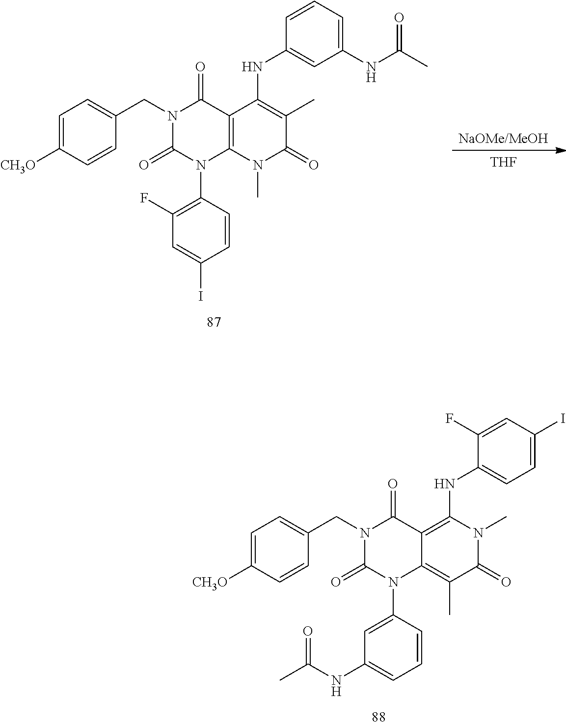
C1=C([CH3O])C=CC(CN2C(=O)N(C3=CC(NC(C)=O)=CC=C3)C3=C(C)C(=O)N(C)C(NC4=CC=C(I)C=C4F)=C3C2=O)=C1.[NaOMe/MeOH].[THF].C1=C([CH3O])C=CC(CN2C(=O)N(C3=C(F)C=C(I)C=C3)C3=C(C2=O)C(NC2=CC(NC(C)=O)=CC=C2)=C(C)C(=O)N3C)=C1
